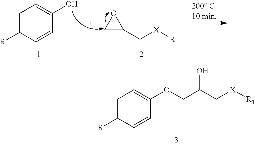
C1=C([R])C=CC(OCC(C[X][R1])O)=C1.C1=C([R])C=CC(O)=C1.C1C(C[X][R1])O1
